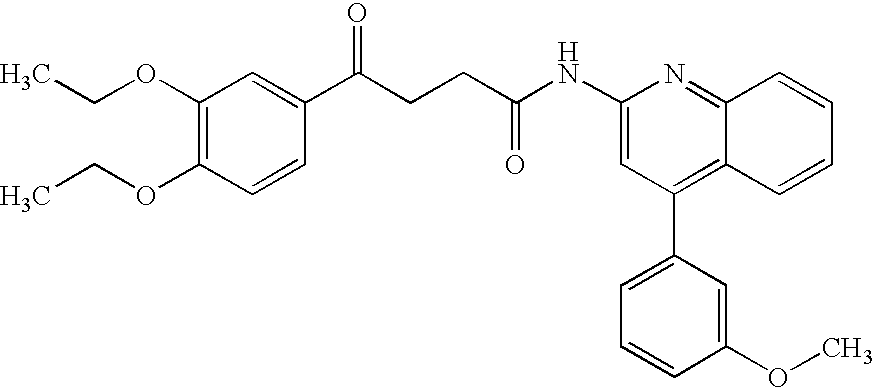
C1=CC(OCC)=C(OCC)C=C1C(CCC(=O)NC1=CC(C2=CC=CC(OC)=C2)=C2C(=N1)C=CC=C2)=O
